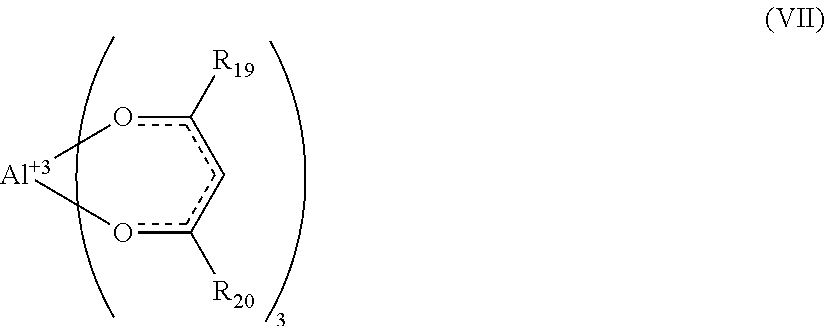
c1([R20])cc([R19])o[Al]o1
